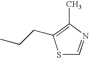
CC1=C(CCC)SC=N1
